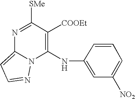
C1(NC2=CC([NO2])=CC=C2)=C([COOEt])C([SMe])=NC2=CC=NN12
